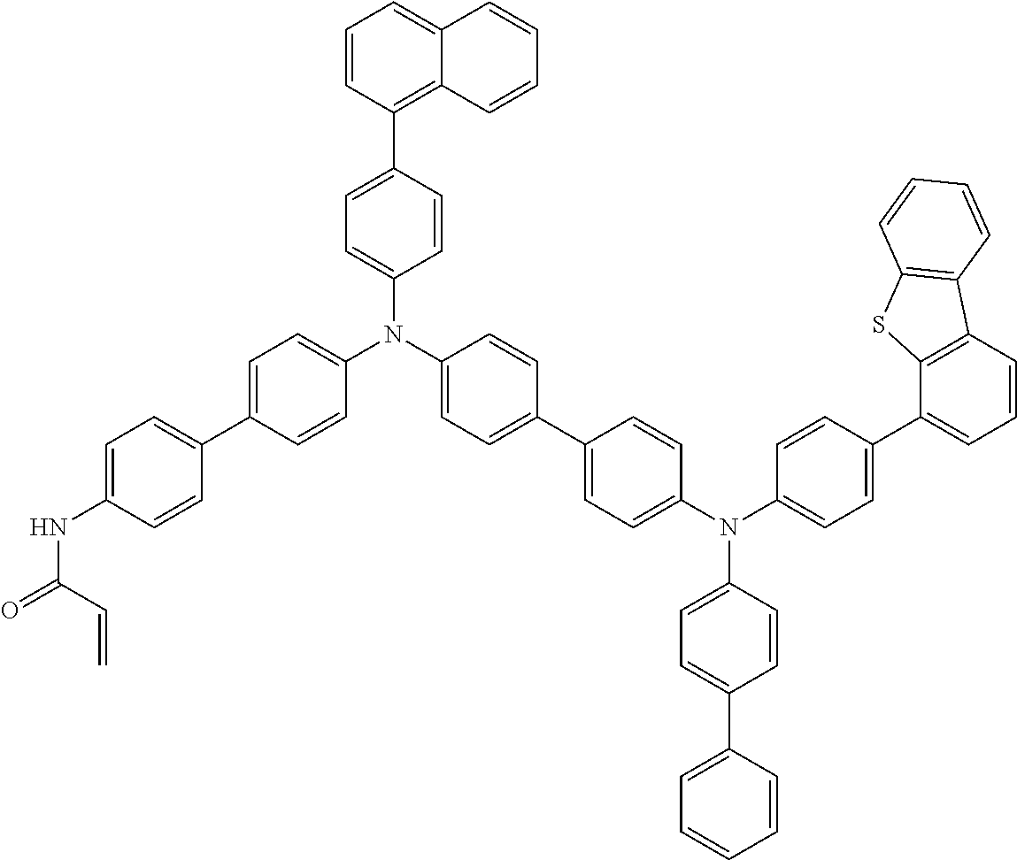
C1=CC(NC(=O)C=C)=CC=C1C1=CC=C(N(C2=CC=C(C3=CC=C(N(C4=CC=C(C5=CC=CC6=C5SC5=C6C=CC=C5)C=C4)C4=CC=C(C5=CC=CC=C5)C=C4)C=C3)C=C2)C2=CC=C(C3=C4C(=CC=C3)C=CC=C4)C=C2)C=C1
